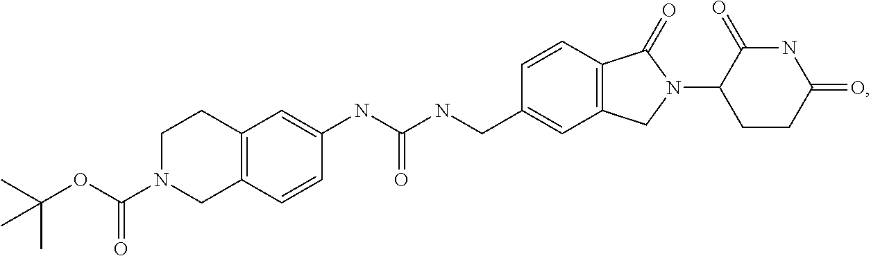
N1(C(OC(C)(C)C)=O)CC2=C(C=C(NC(NCC3=CC4=C(C=C3)C(=O)N(C3CCC(=O)NC3=O)C4)=O)C=C2)CC1
